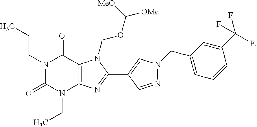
N1(CCC)C(=O)N(CC)C2=C(C1=O)N(COC([OMe])[MeO])C(C1=CN(CC3=CC=CC(C(F)(F)F)=C3)N=C1)=N2
